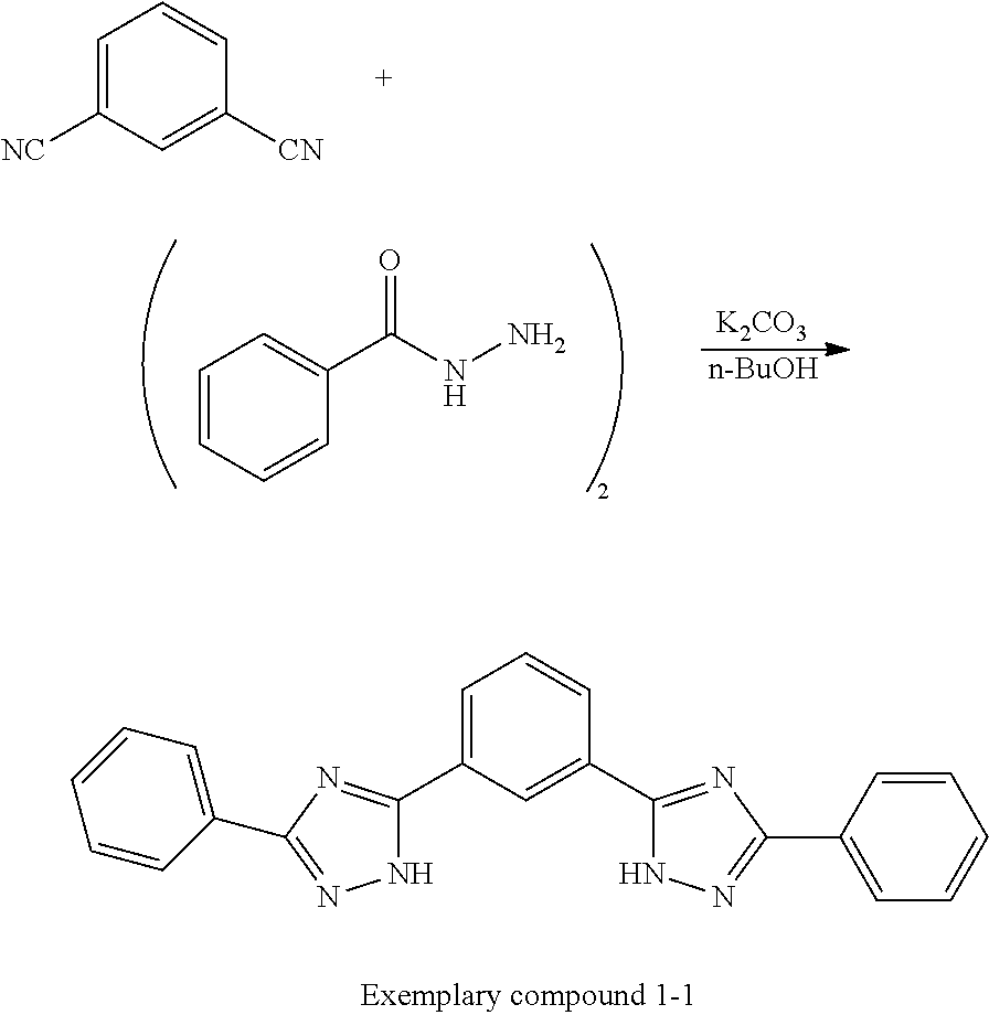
C1=C([NC])C=C([CN])C=C1.C1=CC=CC(C(NN)=O)=C1.[K2CO3].[n-BuOH].C1=C(C2=NC(C3=CC=CC=C3)=NN2)C=C(C2=NC(C3=CC=CC=C3)=NN2)C=C1
